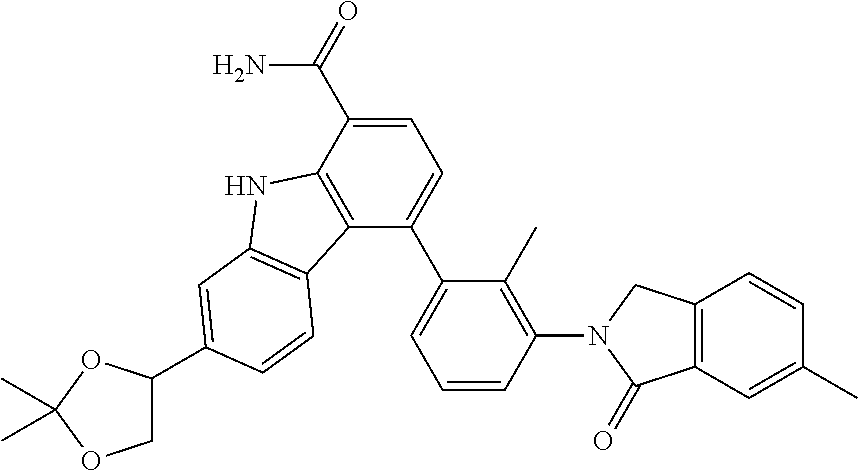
C1=C(C(=O)N)C2=C(C(C3=CC=CC(N4C(=O)C5=C(C4)C=CC(C)=C5)=C3C)=C1)C1=C(N2)C=C(C2COC(C)(C)O2)C=C1
